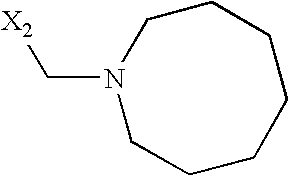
C1CCCCCN(C[X2])C1
